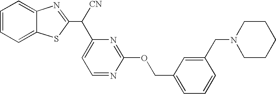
C1=CC=C2C(=C1)N=C(C([CN])C1=CC=NC(OCC3=CC=CC(CN4CCCCC4)=C3)=N1)S2
